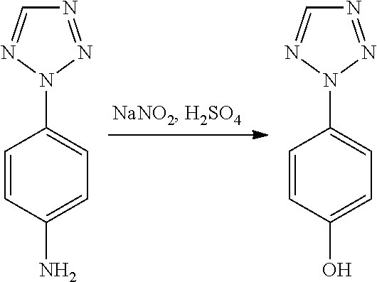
C1=CC(N)=CC=C1N1N=CN=N1.C1=CC(O)=CC=C1N1N=CN=N1
